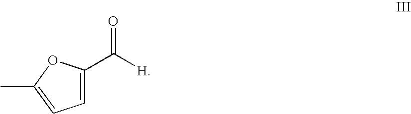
C1=C(C([H])=O)OC(C)=C1
